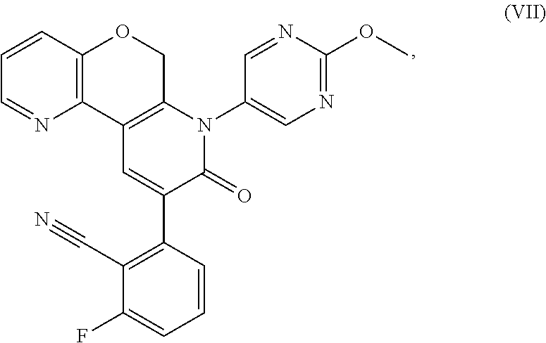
C12=C(C=CC=N1)OCC1=C2C=C(C2=C(C#N)C(F)=CC=C2)C(=O)N1C1=CN=C(OC)N=C1
